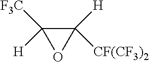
C1([CF(CF3)2])([H])C([H])([F3C])O1
